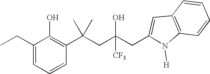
C1=CC(C(CC(CC2=CC3=C(N2[H])C=CC=C3)(O)[CF3])(C)C)=C(O)C(CC)=C1
